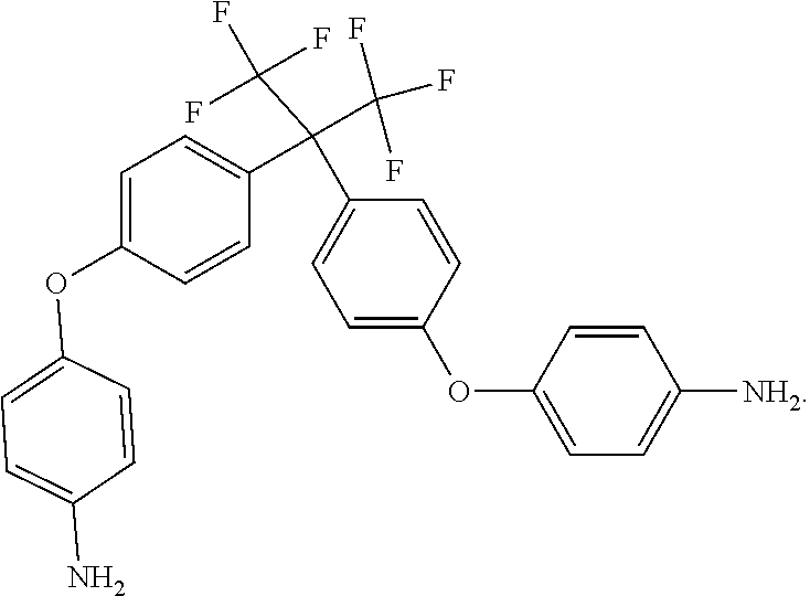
C1=C(OC2=CC=C(N)C=C2)C=CC(C(C(F)(F)F)(C(F)(F)F)C2=CC=C(OC3=CC=C([NH2])C=C3)C=C2)=C1
